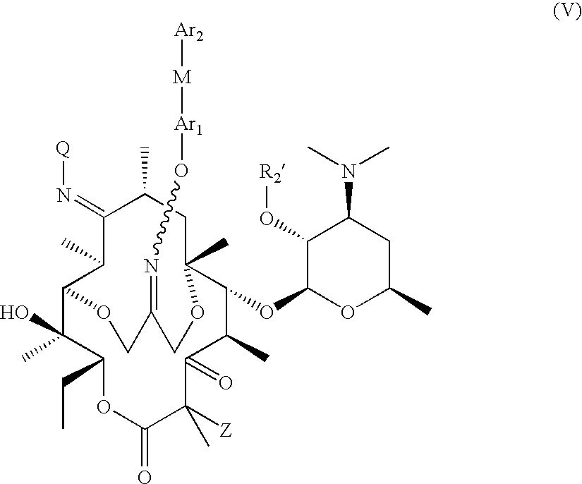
C12C(C)(O)C(CC)OC(=O)C([Z])(C)C(=O)C(C)C(OC3OC(C)CC(N(C)C)C3O[R2])C(C)(CC(C)C(=N[Q])C1C)OCC(=NO[Ar1][M][Ar2])CO2
